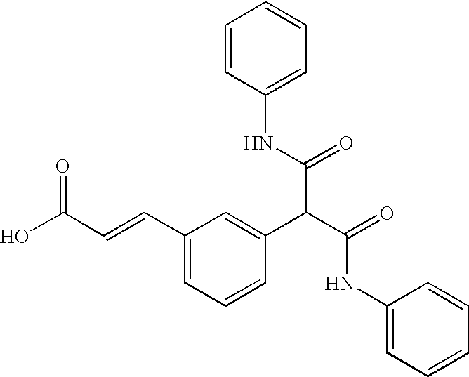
C1(C=CC(O)=O)=CC=CC(C(C(=O)NC2=CC=CC=C2)C(=O)NC2=CC=CC=C2)=C1
